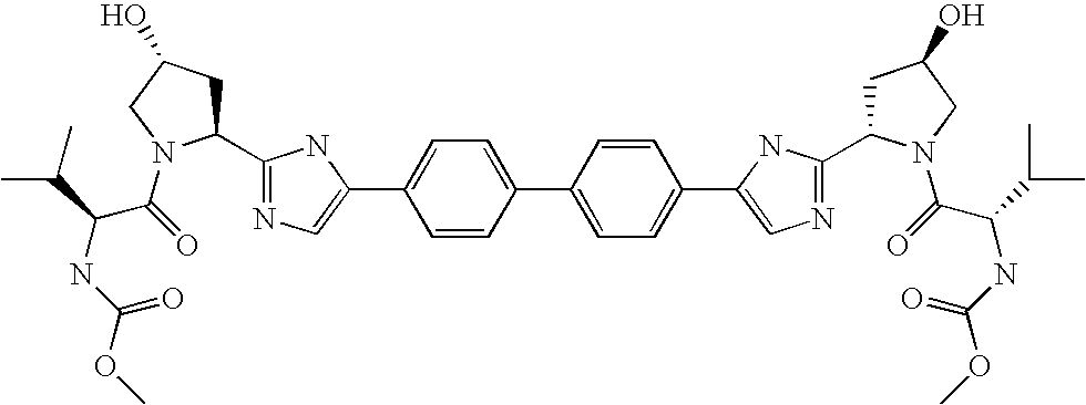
C1(C2CC(O)CN2C(C(NC(=O)OC)C(C)C)=O)=NC=C(C2=CC=C(C3=CC=C(C4=CN=C(C5CC(O)CN5C(=O)C(NC(=O)OC)C(C)C)N4)C=C3)C=C2)N1
